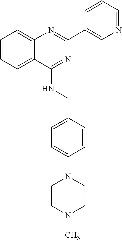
C1=CC=C2C(=C1)N=C(C1=CN=CC=C1)N=C2NCC1=CC=C(N2CCN(C)CC2)C=C1
